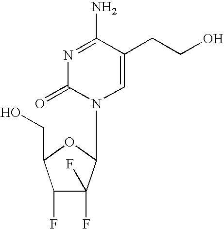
N1=C(N)C(CCO)=CN(C2C(F)(F)C(F)C(CO)O2)C1=O
